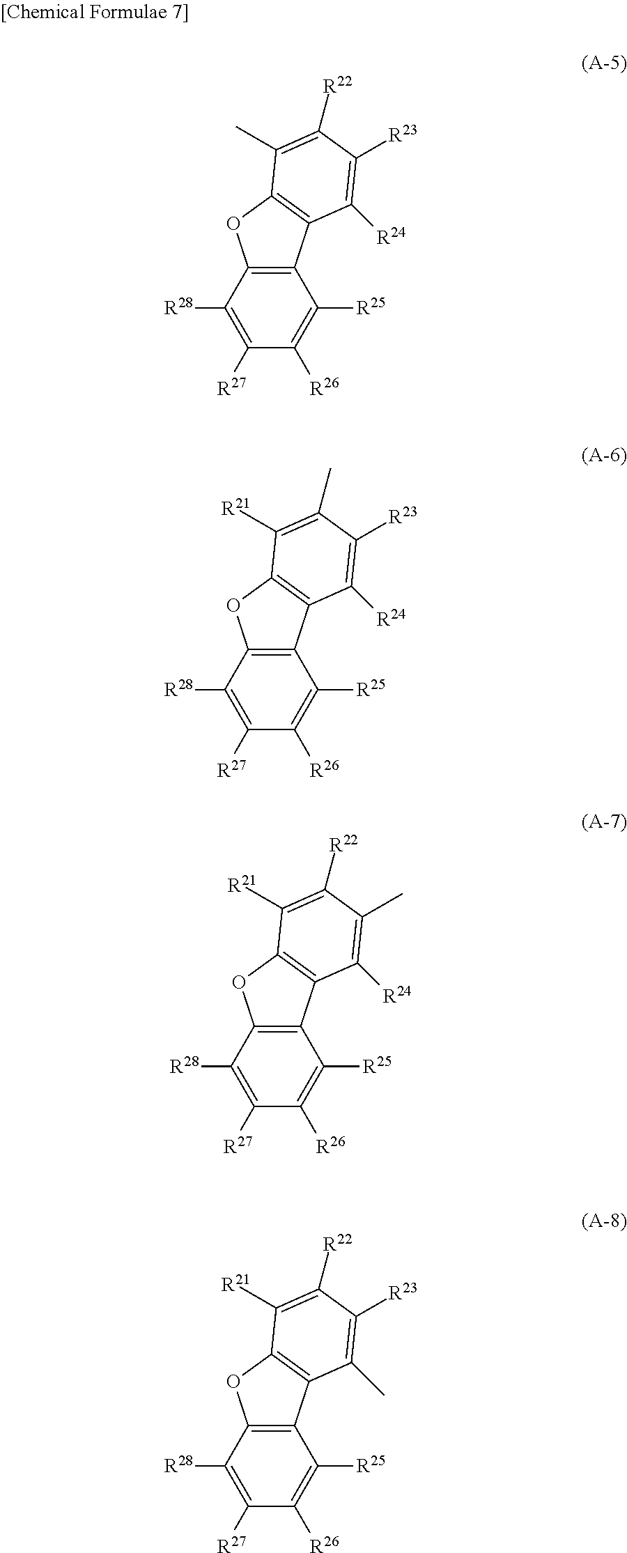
C1([R27])=C([R28])C2=C(C([R25])=C1[R26])C1=C(O2)C(C)=C([R22])C([R23])=C1[R24].C1([R27])=C([R28])C2=C(C([R25])=C1[R26])C1=C(O2)C([R21])=C(C)C([R23])=C1[R24].C1([R27])=C([R28])C2=C(C([R25])=C1[R26])C1=C(O2)C([R21])=C([R22])C(C)=C1[R24].C1([R27])=C([R28])C2=C(C([R25])=C1[R26])C1=C(O2)C([R21])=C([R22])C([R23])=C1C
